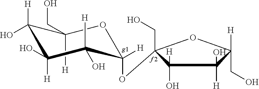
C1([H])(CO)C([H])(O)C(O)([H])C(O)([H])C([H])(OC2(CO)C([H])(O)C(O)([H])C(CO)([H])O2)O1
